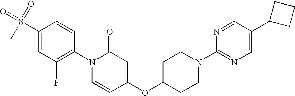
C1(S(=O)(=O)C)=CC(F)=C(N2C=CC(OC3CCN(C4=NC=C(C5CCC5)C=N4)CC3)=CC2=O)C=C1
